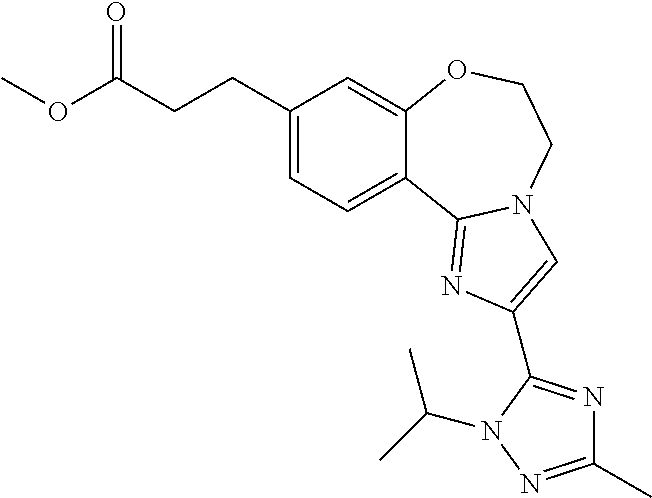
C1(CCC(OC)=O)=CC=C2C(=C1)OCCN1C2=NC(C2=NC(C)=NN2C(C)C)=C1
